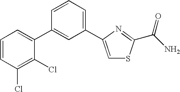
C1=CC(Cl)=C(Cl)C(C2=CC(C3=CSC(C(N)=O)=N3)=CC=C2)=C1
